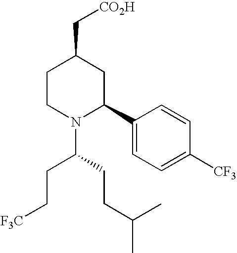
C1CN(C(CCC(C)C)CC[F3C])C(C2=CC=C([CF3])C=C2)CC1C[CO2H]
